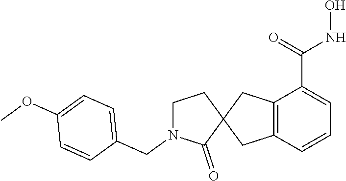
C12=C(C=CC=C1C(=O)NO)CC1(C2)CCN(CC2=CC=C(OC)C=C2)C1=O
